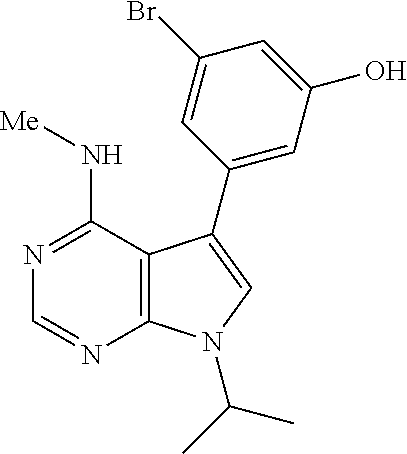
N1=C(N[Me])C2=C(N=C1)N(C(C)C)C=C2C1=CC(O)=CC(Br)=C1
